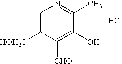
C1=C([HOH2C])C([CHO])=C(O)C(C)=N1.Cl
